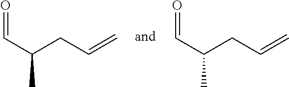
O=CC(C)CC=C.O=CC(C)CC=C
